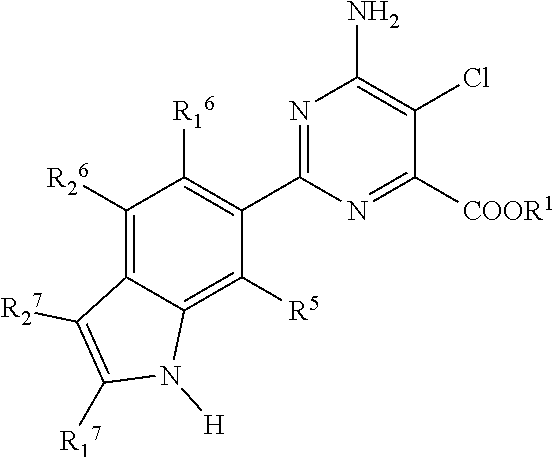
N1=C(C2=C([R16])C([R26])=C3C(=C2[R5])N([H])C([R17])=C3[R27])N=C([COOR1])C(Cl)=C1N
